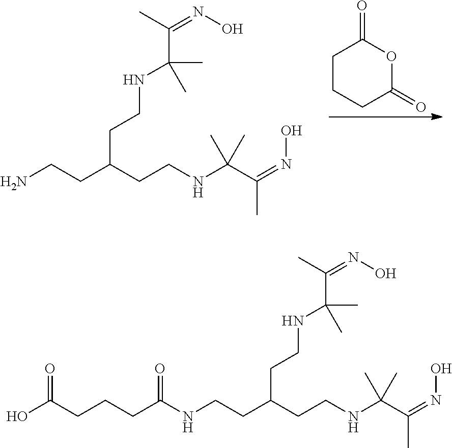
C1CCC(=O)OC1=O.NCCC(CCNC(C(=NO)C)(C)C)CCNC(C(C)=NO)(C)C.N(CCC(CCNC(C(=NO)C)(C)C)CCNC(C(C)=NO)(C)C)C(CCCC(O)=O)=O
